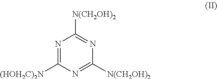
N1=C([(HOH2C)2N])N=C([N(CH2OH)2])N=C1[N(CH2OH)2]
